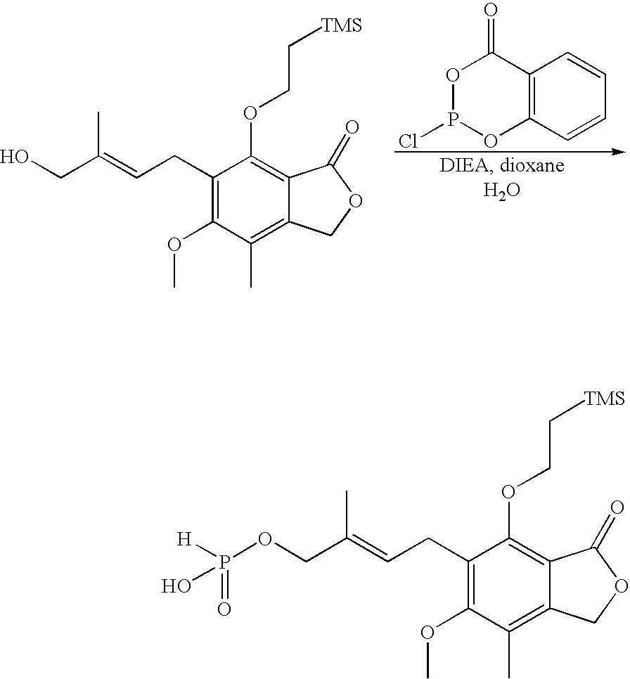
C1=CC2=C(C=C1)C(=O)OP(Cl)O2.C1(CC=C(CO)C)=C(OC)C(C)=C2C(=C1OCC[TMS])C(=O)OC2.C1(CC=C(COP([H])(=O)O)C)=C(OC)C(C)=C2C(=C1OCC[TMS])C(=O)OC2
